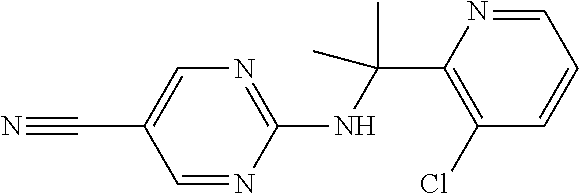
C(C1=CN=C(NC(C)(C)C2=C(Cl)C=CC=N2)N=C1)#N
